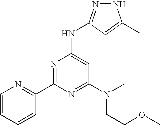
N1N=C(NC2=CC(N(CCOC)C)=NC(C3=NC=CC=C3)=N2)C=C1C
